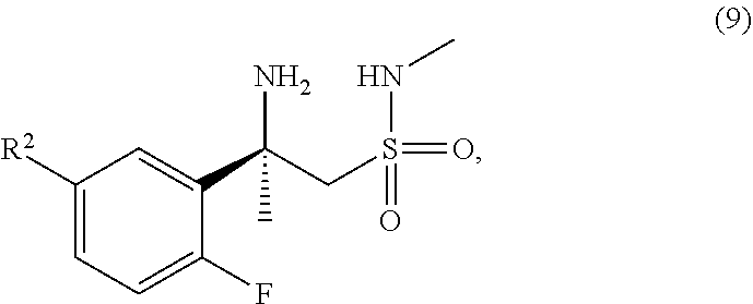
C1([R2])=CC=C(F)C(C(CS(NC)(=O)=O)(N)C)=C1
